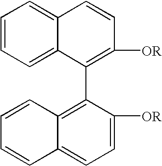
C1=CC=C2C(=C1)C=CC([OR])=C2C1=C2C(=CC=C1[OR])C=CC=C2
